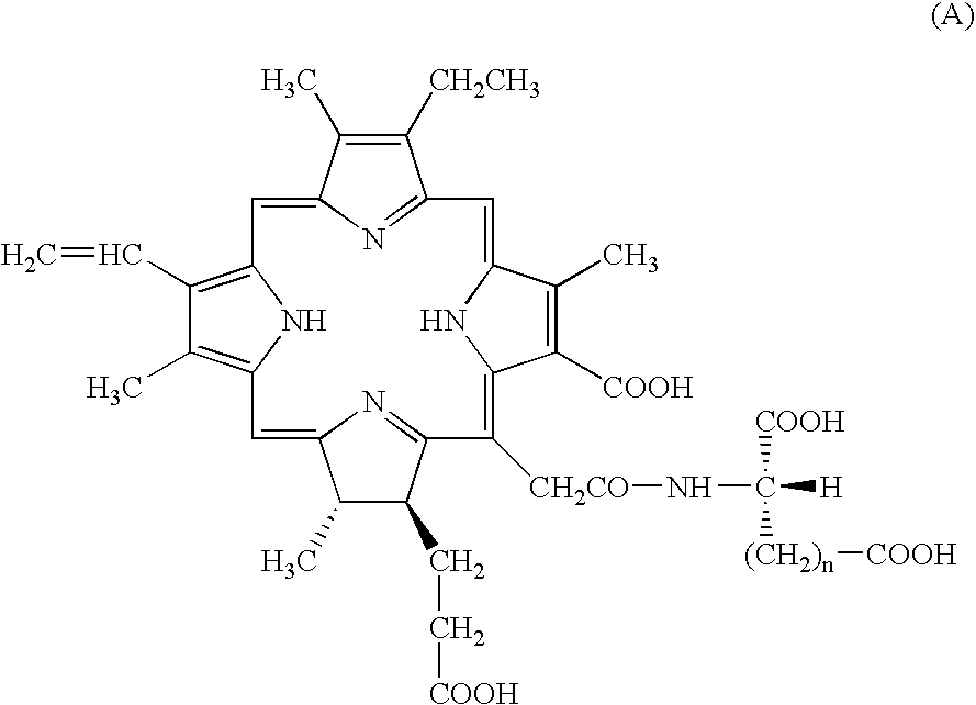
C1(C=C)=C2NC(=C1C)C=C1C(C)C(CC[COOH])C(=N1)C([CH2CO]NC([H])([COOH])[(CH2)n][COOH])=C1C([COOH])=C(C)C(=CC3=NC(=C2)C(C)=C3[CH2CH3])N1
